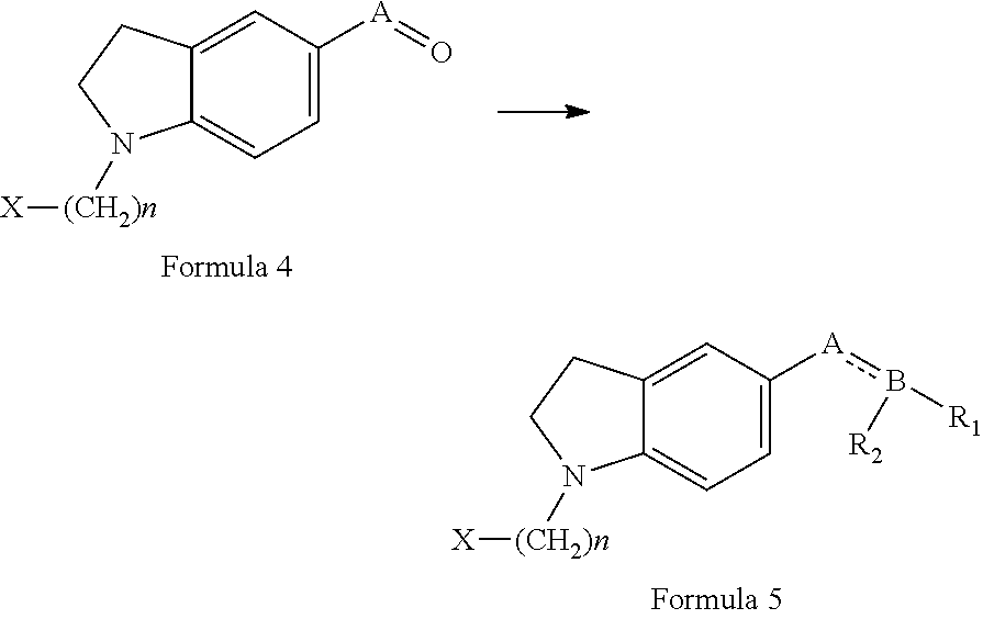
C12=CC([A]=O)=CC=C1N([(CH2)n][X])CC2.C12=CC([A]b([R1])[R2])=CC=C1N([(CH2)n][X])CC2
